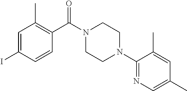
C1=C(I)C=CC(C(N2CCN(C3=NC=C(C)C=C3C)CC2)=O)=C1C
